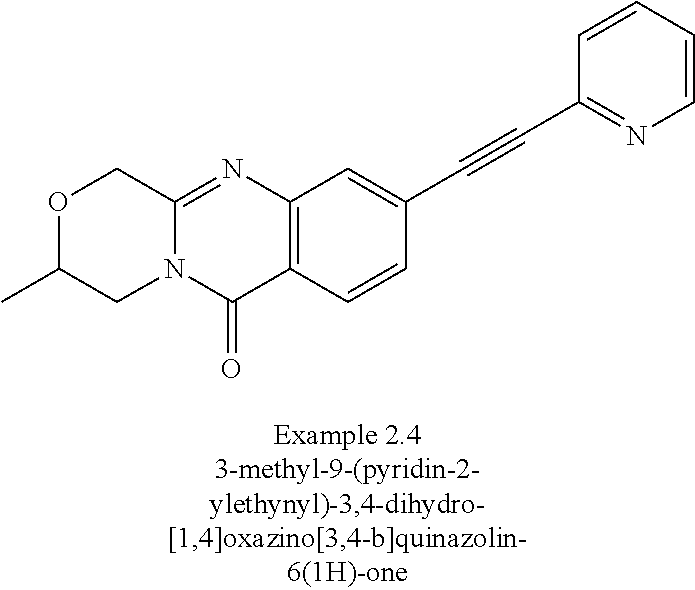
N12C(=NC3=C(C1=O)C=CC(C#CC1=NC=CC=C1)=C3)COC(C)C2
